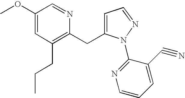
C1(OC)=CC(CCC)=C(CC2=CC=NN2C2=NC=CC=C2C#N)N=C1
